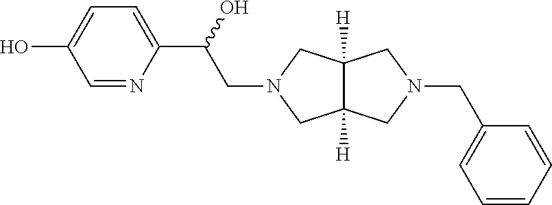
C12([H])C([H])(CN(CC3=CC=CC=C3)C1)CN(CC(C1=CC=C(O)C=N1)O)C2
